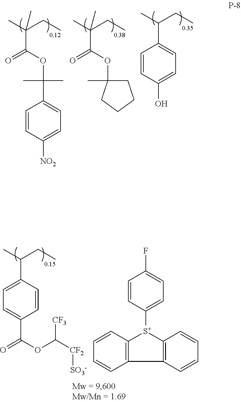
C1=CC([NO2])=CC=C1C(C)(C)OC(C(C)(CC)C)=O.C1(C(C)CC)=CC=C(O)C=C1.C(C(C)(CC)C)(=O)OC1(C)CCCC1.C1=CC([S+]2C3=C(C4=C2C=CC=C4)C=CC=C3)=CC=C1F.C1(C(C)CC)=CC=C(C(OC([CF2][SO3-])[CF3])=O)C=C1
